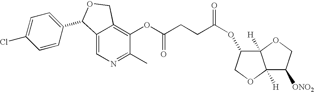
C12=CN=C(C)C(OC(=O)CCC(OC3C4([H])C([H])(OC3)C([ONO2])CO4)=O)=C1COC2C1=CC=C(Cl)C=C1
